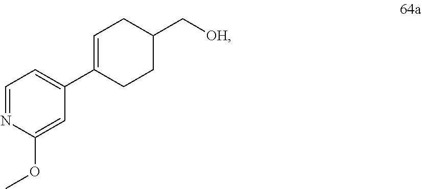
C1=NC(OC)=CC(C2=CCC(C[OH])CC2)=C1
